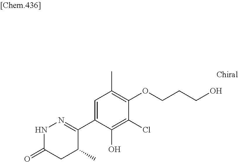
N1C(=O)CC(C)C(C2=CC(C)=C(OCCCO)C(Cl)=C2O)=N1
